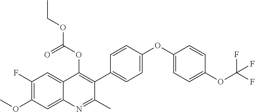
C1(F)=C(OC)C=C2C(=C1)C(OC(OCC)=O)=C(C1=CC=C(OC3=CC=C(OC(F)(F)F)C=C3)C=C1)C(C)=N2
